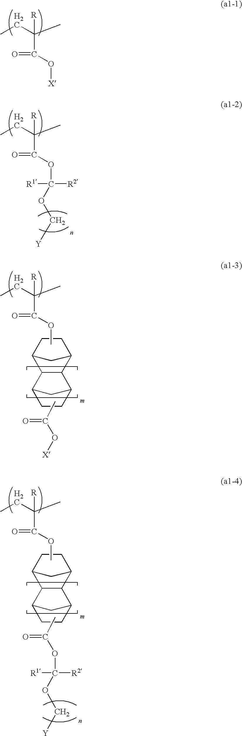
CCC(C)([R])C(=O)O[X].CCC(C)([R])C(=O)OC([R2])([R1])OC[Y].CCC(C)([R])C(=O)OC.C12CCC(C1)C1C2C2CC1CC2.CC(O[X])=O.CCC(C)([R])C(=O)OC.C12CCC(C1)C1C2C2CC1CC2.CC(OC([R1])([R2])OC[Y])=O
